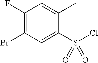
C1(F)=C(Br)C=C(S(Cl)(=O)=O)C(C)=C1
